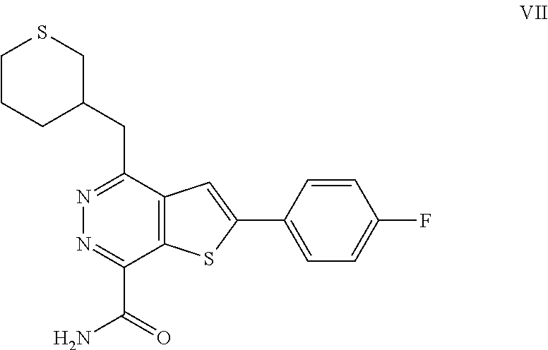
C12=C(C(CC3CSCCC3)=NN=C1C(=O)N)C=C(C1=CC=C(F)C=C1)S2
